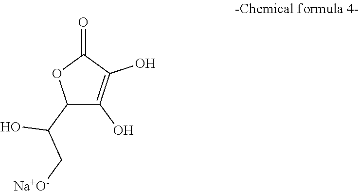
C1(C(C[Na+O-])O)C(O)=C(O)C(=O)O1
